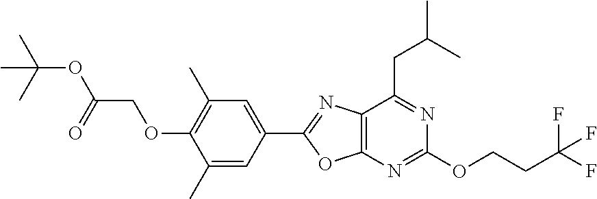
C12=C(C(CC(C)C)=NC(OCCC(F)(F)F)=N1)N=C(C1=CC(C)=C(OCC(OC(C)(C)C)=O)C(C)=C1)O2
